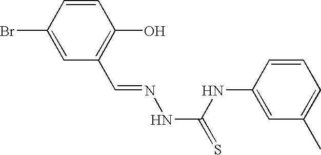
BrC1=CC(C=NNC(=S)NC2=CC(C)=CC=C2)=C(O)C=C1
